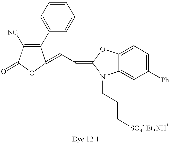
C1(C2=CC=CC=C2)=C([NC])C(=O)OC1=CC=C1OC2=CC=C([Ph])C=C2N1CCC[SO3- Et3NH+]
